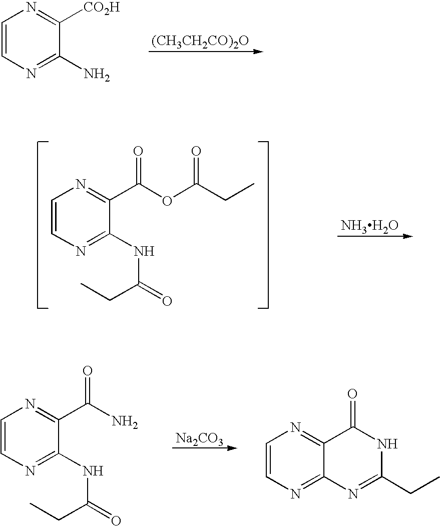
C1=CN=C(N)C([CO2H])=N1.[(CH3CH2CO)2O].C1=CN=C(NC(=O)CC)C(C(OC(CC)=O)=O)=N1.[NH3H2O].C1=CN=C(NC(=O)CC)C(C(N)=O)=N1.[Na2CO3].C1=CN=C2C(=N1)C(=O)NC(CC)=N2
